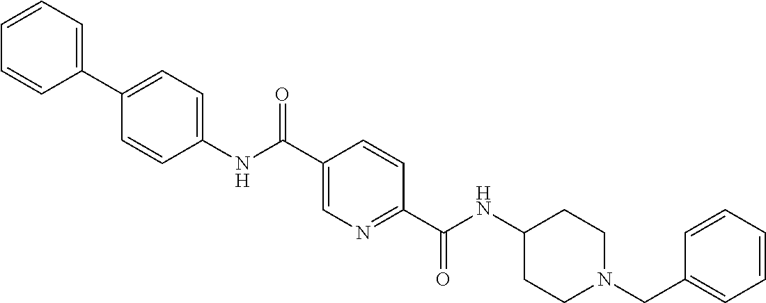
N(C1=CC=C(C2=CC=CC=C2)C=C1)C(C1=CN=C(C(NC2CCN(CC3=CC=CC=C3)CC2)=O)C=C1)=O
